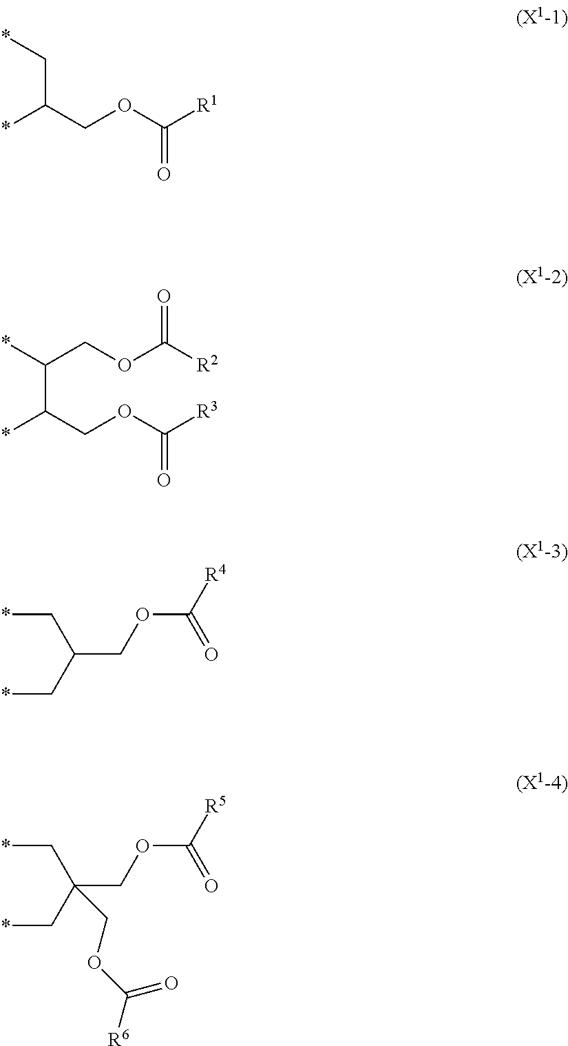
*CC(COC(=O)[R1])*.C(C(COC([R3])=O)*)(COC([R2])=O)*.*CC(C*)COC(=O)[R4].*CC(C*)(COC(=O)[R5])COC(=O)[R6]
